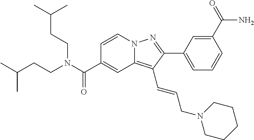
C1=CN2C(=C(C=CCN3CCCCC3)C(C3=CC=CC(C(=O)N)=C3)=N2)C=C1C(N(CCC(C)C)CCC(C)C)=O
